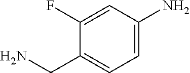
NCC1=CC=C(N)C=C1F
